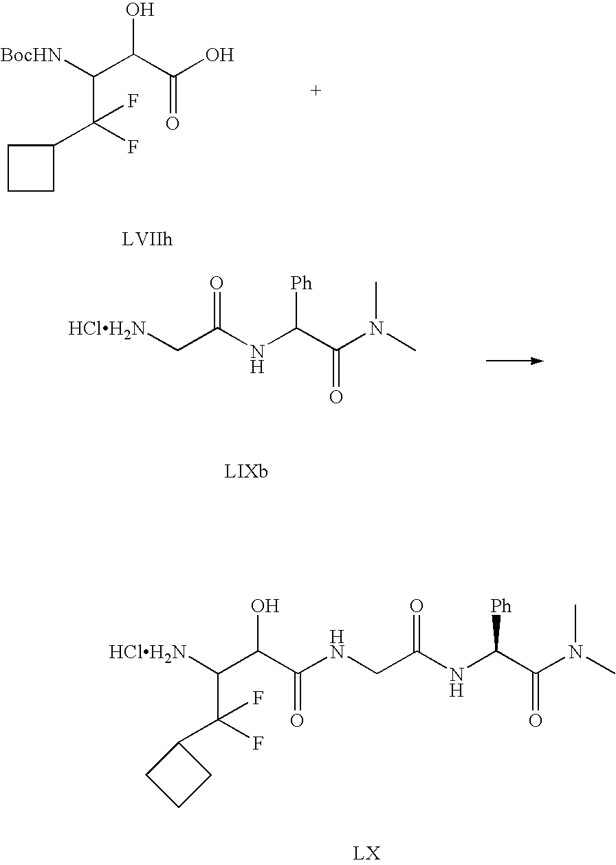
[BocHN]C(C(C(O)=O)O)C(F)(F)C1CCC1.[HClH2N]CC(NC(C(N(C)C)=O)[Ph])=O.[HClH2N]C(C(C(NCC(NC(C(N(C)C)=O)[Ph])=O)=O)O)C(F)(F)C1CCC1
